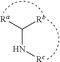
[Ra]C([Rb])N[Rc]
